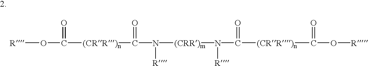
[R]OC([(CRR)n]C(N([(CRR)m]N([R])C(=O)[(CRR)n]C(O[R])=O)[R])=O)=O
